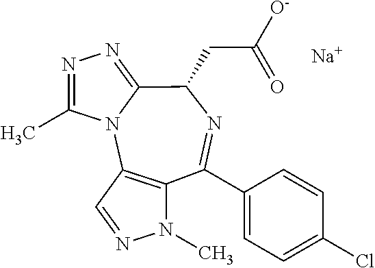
C1(C)=NN=C2C(CC(=O)[O-])N=C(C3=CC=C(Cl)C=C3)C3=C(N12)C=NN3C.[Na]
